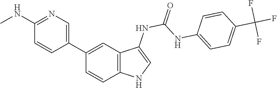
O=C(NC1=CNC2=C1C=C(C1=CN=C(NC)C=C1)C=C2)NC1=CC=C(C(F)(F)F)C=C1
